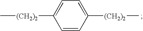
C1=CC([(CH2)2]C)=CC=C1[(CH2)2]C
